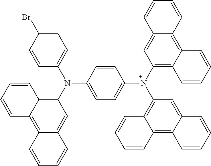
C12=C3C(=C(N(C4=CC=C(Br)C=C4)C4=CC=C(N(C5=C6C(=C7C(=C5)C=CC=C7)C=CC=C6)C5=C6C(=C7C(=C5)C=CC=C7)C=CC=C6)C=C4)C=C1C=CC=C2)C=CC=C3
